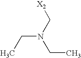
C(N(CC)C[X2])C
